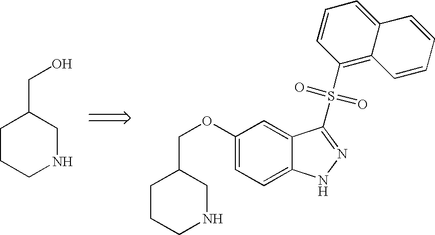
OCC1CCCNC1.C1(OCC2CCCNC2)=CC=C2C(=C1)C(S(C1=C3C(=CC=C1)C=CC=C3)(=O)=O)=NN2
